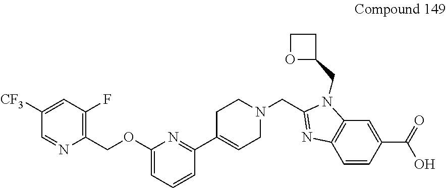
C1([CF3])=CC(F)=C(COC2=CC=CC(C3=CCN(CC4=NC5=C(N4CC4CCO4)C=C(C(=O)O)C=C5)CC3)=N2)N=C1
